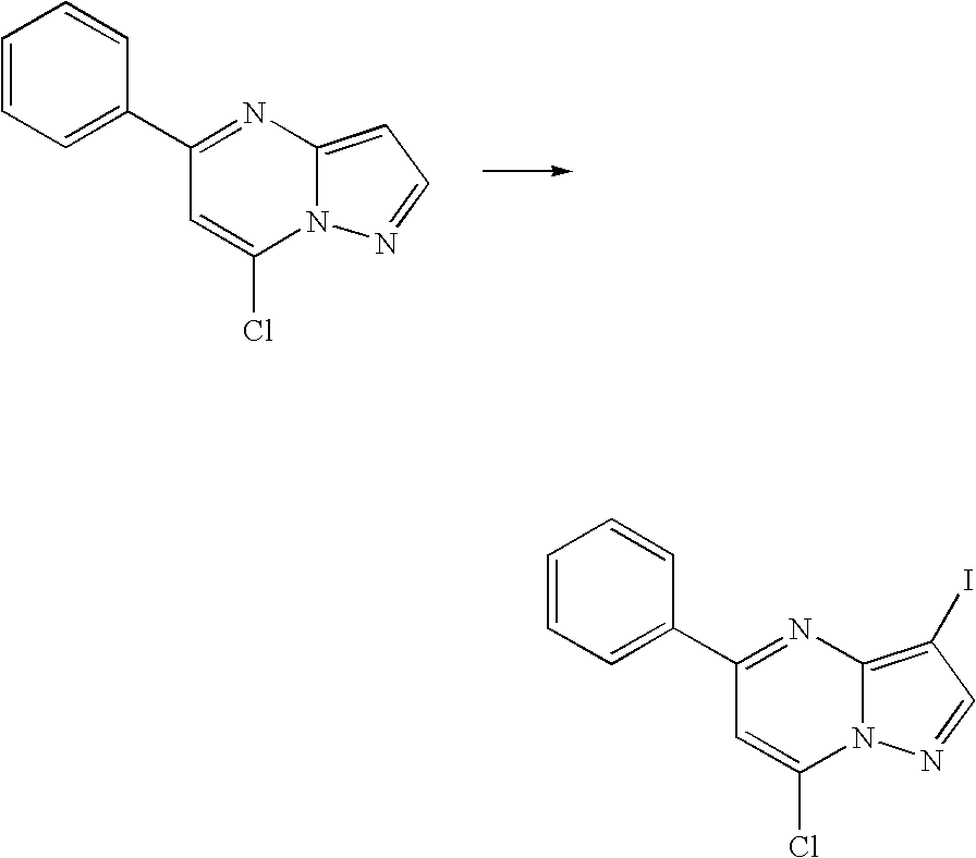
C1(C2=CC=CC=C2)=NC2=CC=NN2C(Cl)=C1.C1(C2=CC=CC=C2)=NC2=C(I)C=NN2C(Cl)=C1
